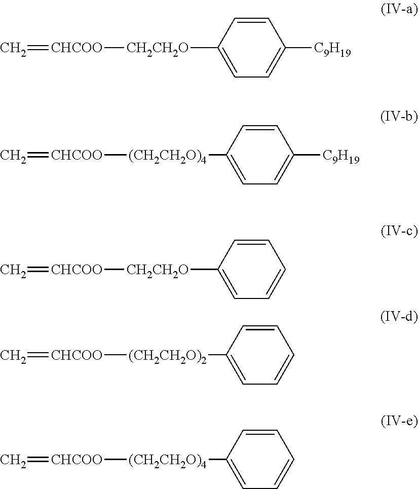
C=[CHCOO][CH2CH2O]C1=CC=C([C9H19])C=C1.C=[CHCOO][(CH2CH2O)4]C1=CC=C([C9H19])C=C1.C=[CHCOO][CH2CH2O]C1=CC=CC=C1.C=[CHCOO][(CH2CH2O)2]C1=CC=CC=C1.C=[CHCOO][(CH2CH2O)4]C1=CC=CC=C1
